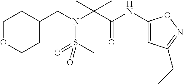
C(N(CC1CCOCC1)S(=O)(C)=O)(C(=O)NC1=CC(C(C)(C)C)=NO1)(C)C
